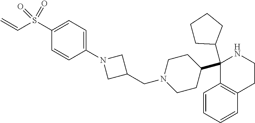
C1(S(C=C)(=O)=O)=CC=C(N2CC(CN3CCC(C4(C5CCCC5)C5=C(C=CC=C5)CCN4)CC3)C2)C=C1
